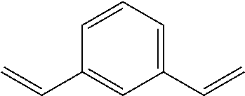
C1=CC=C(C=C)C=C1C=C
